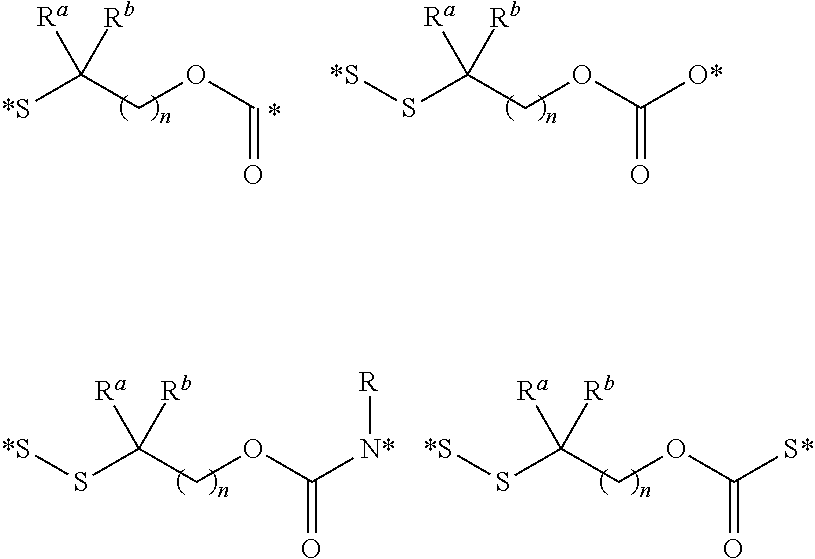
[*S]C(COC=O)([Ra])[Rb].S(C(COC(=O)[O*])([Ra])[Rb])[*S].S(C(COC(=O)[N*][R])([Ra])[Rb])[*S].S(C(COC(=O)[S*])([Ra])[Rb])[*S]
